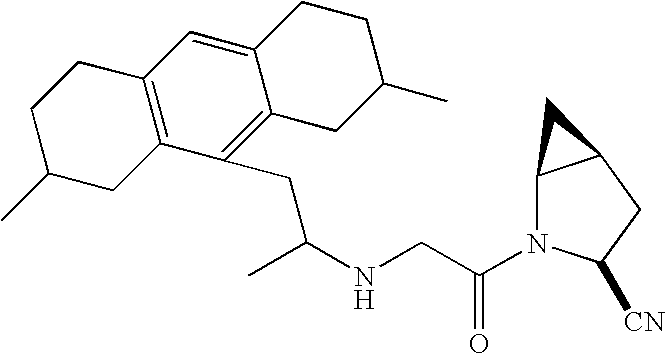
C(NCC(=O)N1C2C(CC1[CN])C2)(CC1=C2C(=CC3=C1CC(C)CC3)CCC(C)C2)C
